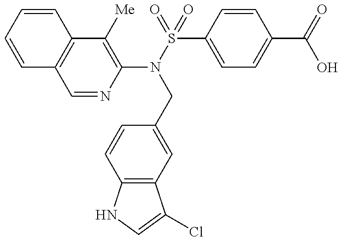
C1=CC=CC2=C1C=NC(N(CC1=CC3=C(C=C1)NC=C3Cl)S(C1=CC=C(C(O)=O)C=C1)(=O)=O)=C2[Me]
